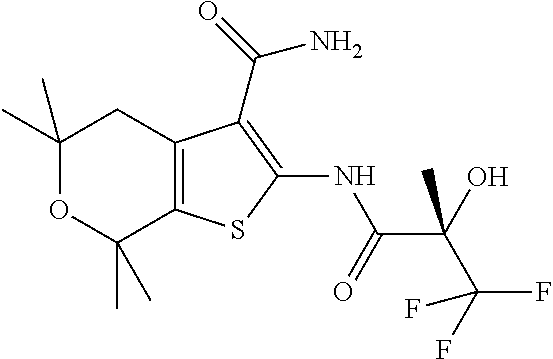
C1(C)(C)OC(C)(C)C2=C(C1)C(C(N)=O)=C(NC(=O)C(C(F)(F)F)(O)C)S2
